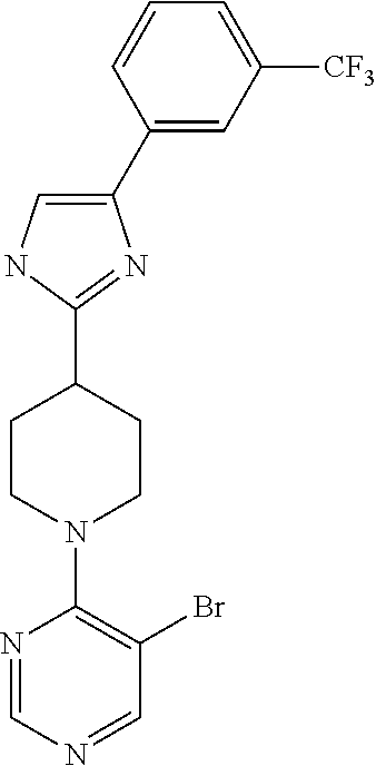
C1(C2=CC([CF3])=CC=C2)=CNC(C2CCN(C3=C(Br)C=NC=N3)CC2)=N1
